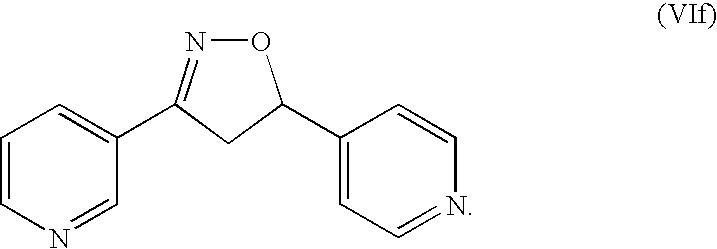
O1N=C(C2=CC=CN=C2)CC1C1=CC=NC=C1
